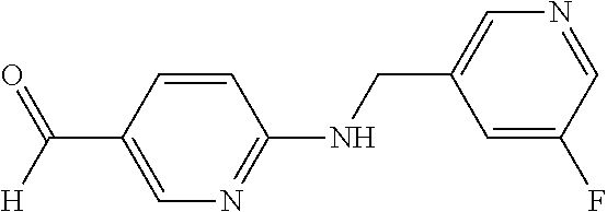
C(C1=CN=C(NCC2=CN=CC(F)=C2)C=C1)([H])=O
